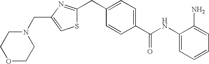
C1(NC(C2=CC=C(CC3=NC(CN4CCOCC4)=CS3)C=C2)=O)=CC=CC=C1N
